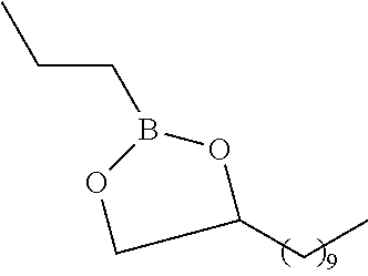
CCCB1OC(CC)CO1
